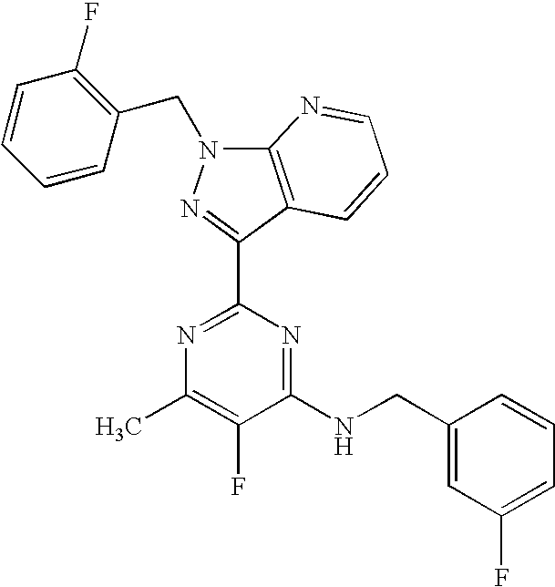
N1=C(C2=NN(CC3=C(F)C=CC=C3)C3=C2C=CC=N3)N=C(NCC2=CC(F)=CC=C2)C(F)=C1C
